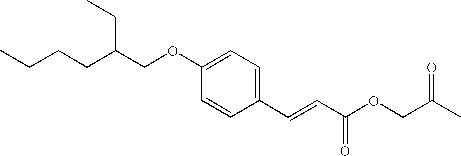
CCCCC(COC1=CC=C(C=CC(OCC(C)=O)=O)C=C1)CC
